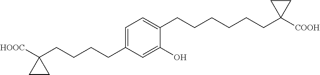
C1=C(CCCCC2([HOOC])CC2)C=C(O)C(CCCCCCC2([COOH])CC2)=C1
